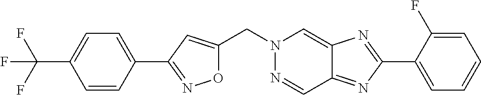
C(N1N=CC2=NC(C3=CC=CC=C3F)=NC2=C1)C1=CC(C2=CC=C(C(F)(F)F)C=C2)=NO1
